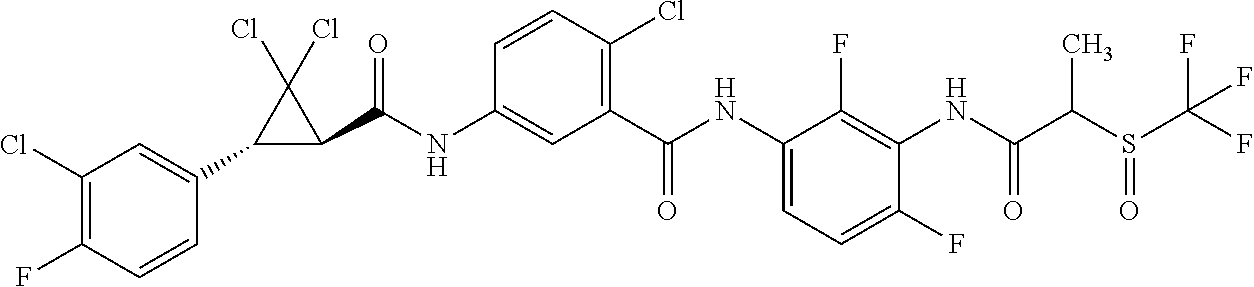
C1(C2=CC(Cl)=C(F)C=C2)C(C(NC2=CC(C(NC3=CC=C(F)C(NC(C(S(C(F)(F)F)=O)C)=O)=C3F)=O)=C(Cl)C=C2)=O)C1(Cl)Cl
